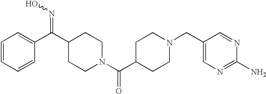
C1=CC=CC(C(C2CCN(C(C3CCN(CC4=CN=C(N)N=C4)CC3)=O)CC2)=NO)=C1
